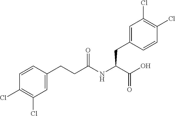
C1=CC(CCC(NC(C(O)=O)CC2=CC(Cl)=C(Cl)C=C2)=O)=CC(Cl)=C1Cl
